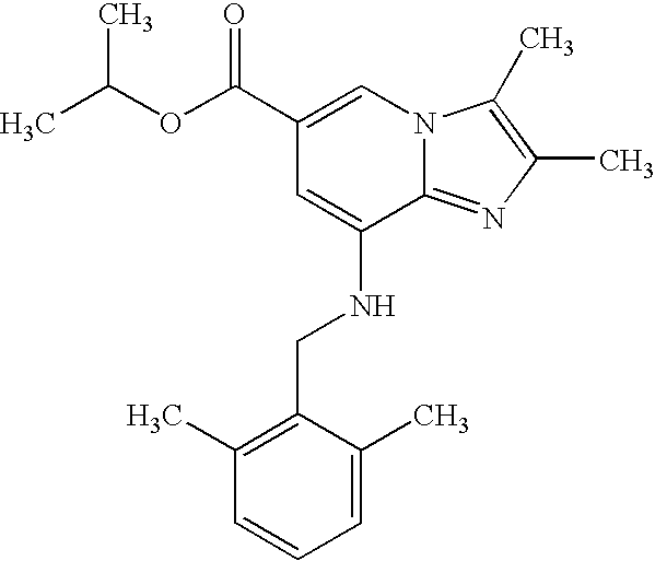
C1(C(OC(C)C)=O)=CN2C(=NC(C)=C2C)C(NCC2=C(C)C=CC=C2C)=C1
